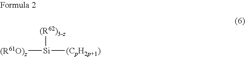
[(R61O)z][Si]([(R62)3-z])[(CpH2p+1)]
